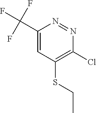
C1(C(F)(F)F)=CC(SCC)=C(Cl)N=N1
